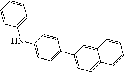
C1(NC2=CC=C(C3=CC=C4C(=C3)C=CC=C4)C=C2)=CC=CC=C1
